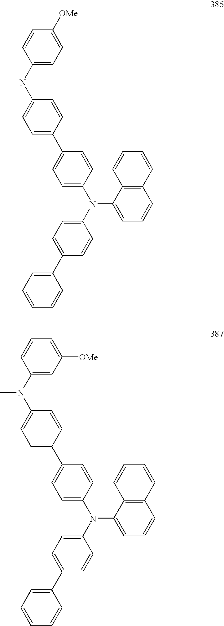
C1(C2=CC=C(N(C3=CC=C(C4=CC=C(N(C5=CC=C([OMe])C=C5)C)C=C4)C=C3)C3=CC=CC4=C3C=CC=C4)C=C2)=CC=CC=C1.C1(C2=CC=C(N(C3=CC=C(C4=CC=C(N(C5=CC([OMe])=CC=C5)C)C=C4)C=C3)C3=CC=CC4=C3C=CC=C4)C=C2)=CC=CC=C1
